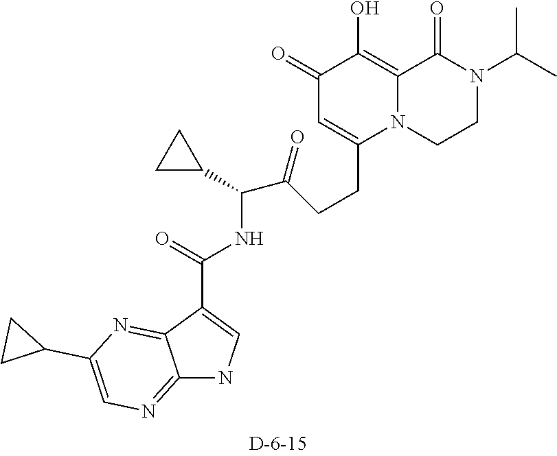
C1(=O)C=C(CCC(C(C2CC2)NC(=O)C2=CNC3=NC=C(C4CC4)N=C23)=O)N2C(=C1O)C(=O)N(C(C)C)CC2
